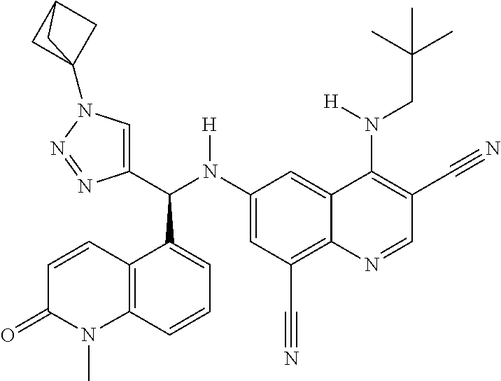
C1(N(C(C2=CN(C34CC(C3)C4)N=N2)C2=CC=CC3=C2C=CC(=O)N3C)[H])=CC(C#N)=C2C(=C1)C(N(CC(C)(C)C)[H])=C(C#N)C=N2
